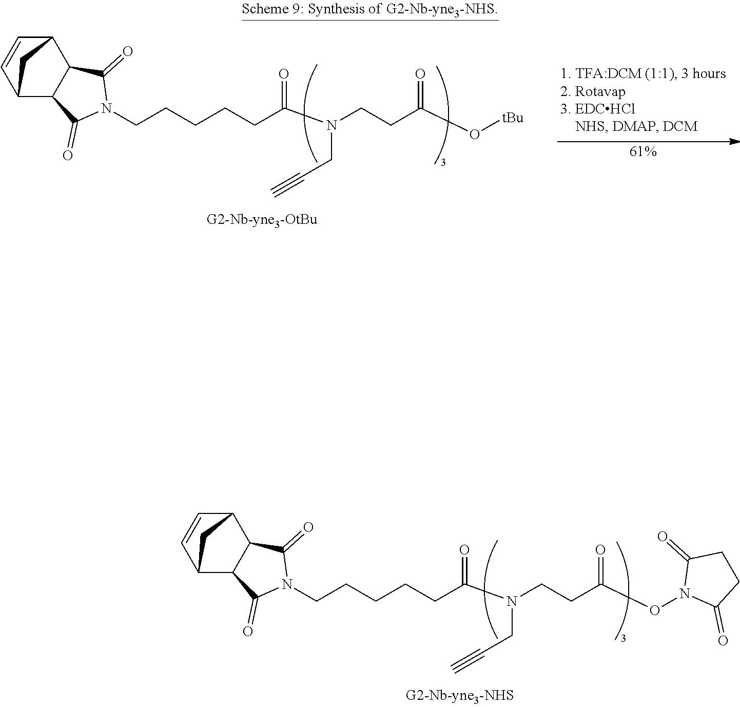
C1=CC2C3C(=O)N(CCCCCC(=O)N(CC#C)CCC(=O)ON4C(=O)CCC4=O)C(=O)C3C1C2.C1=CC2C3C(=O)N(CCCCCC(=O)N(CC#C)CCC(=O)O[tBu])C(=O)C3C1C2.[61%]
